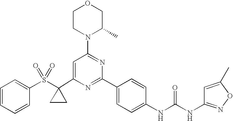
C1(C2(S(=O)(=O)C3=CC=CC=C3)CC2)=CC(N2C(C)COCC2)=NC(C2=CC=C(NC(=O)NC3=NOC(C)=C3)C=C2)=N1
